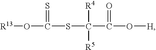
C(SC(C(O[H])=O)([R4])[R5])(=S)O[R13]
